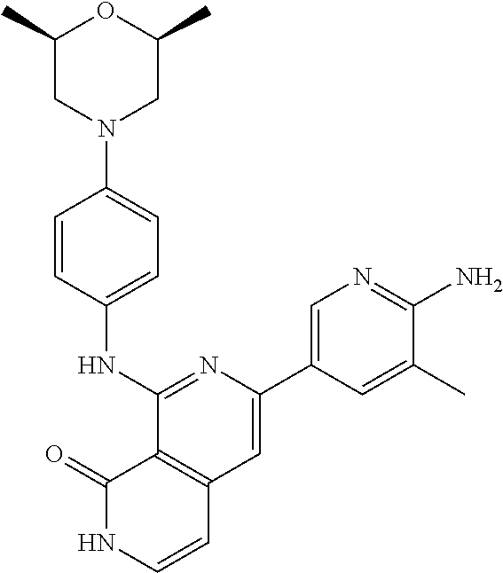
C1=CC(NC2=NC(C3=CN=C(N)C(C)=C3)=CC3=C2C(=O)NC=C3)=CC=C1N1CC(C)OC(C)C1
